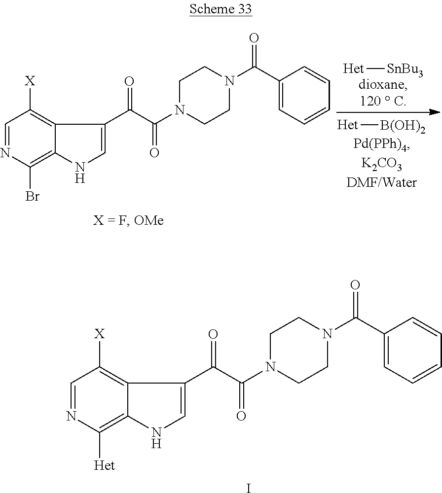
C1=NC([Het])=C2C(=C1[X])C(C(C(=O)N1CCN(C(C3=CC=CC=C3)=O)CC1)=O)=CN2.I.C1=NC(Br)=C2C(=C1[X])C(C(C(=O)N1CCN(C(C3=CC=CC=C3)=O)CC1)=O)=CN2.[SnBu3][Het].[Het][B(OH)2]
